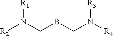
[R2]N(CBCN([R4])[R3])[R1]
